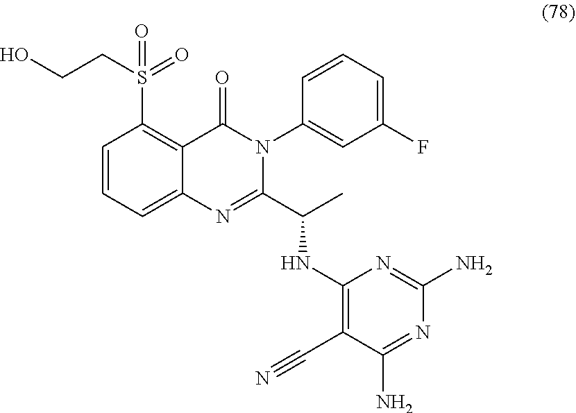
C1=CC=C2C(=C1S(=O)(CCO)=O)C(=O)N(C1=CC(F)=CC=C1)C(C(NC1=C(C#N)C(N)=NC(N)=N1)C)=N2
